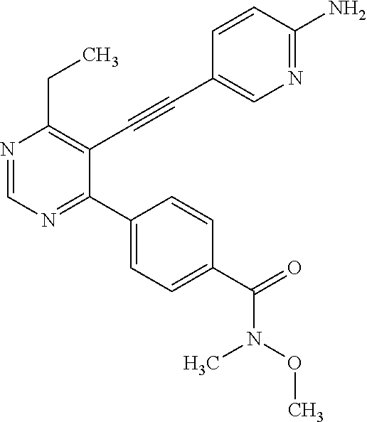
N1=CN=C(C2=CC=C(C(N(C)OC)=O)C=C2)C(C#CC2=CN=C(N)C=C2)=C1CC
